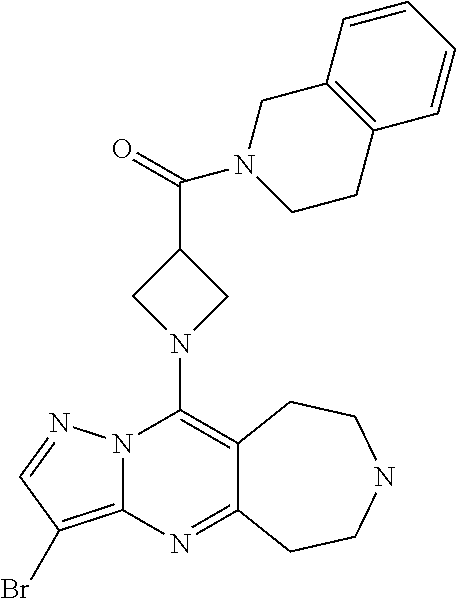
N12C(=C(Br)C=N1)N=C1C(=C2N2CC(C(N3CCC4=C(C3)C=CC=C4)=O)C2)CCNCC1
